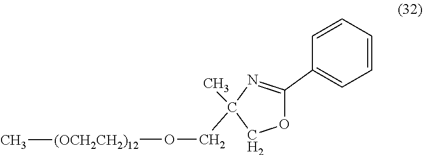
O([(OCH2CH2)12]C)CC1(C)N=C(C2=CC=CC=C2)OC1
